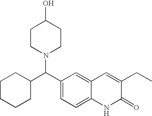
C(C1=CC=C2C(=C1)C=C(CC)C(=O)N2)(N1CCC(O)CC1)C1CCCCC1
